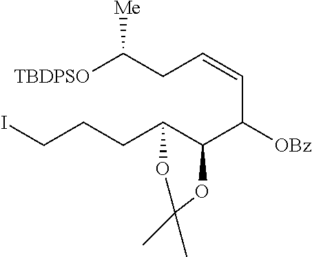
C(CCC1C(C([OBz])C=CCC([TBDPSO])[Me])OC(C)(C)O1)I
